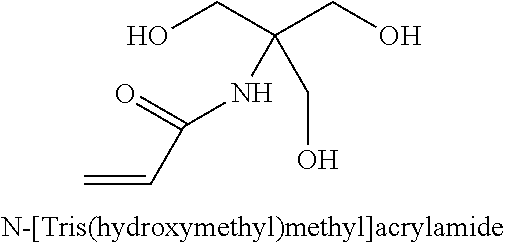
OCC(CO)(NC(=O)C=C)CO
